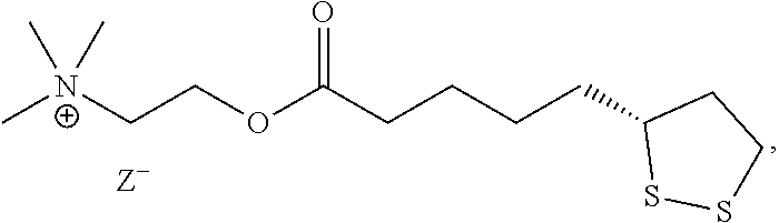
C[N+](CCOC(CCCCC1SSCC1)=O)(C)C
